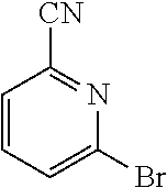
C1=CC=C(Br)N=C1[CN]
